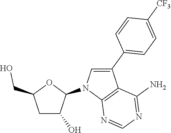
C1C(O)C(N2C3=C(C(C4=CC=C([CF3])C=C4)=C2)C(N)=NC=N3)OC1CO
